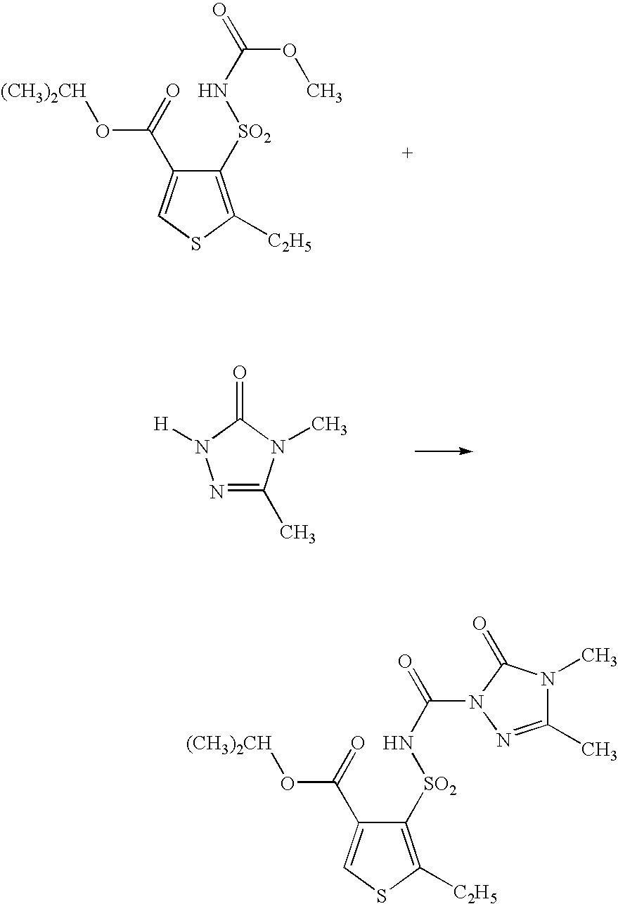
C1([SO2]NC(=O)OC)=C([C2H5])SC=C1C(=O)O[(CH3)2CH].N1=C(C)N(C)C(=O)N1[H].C1([SO2]NC(N2C(=O)N(C)C(C)=N2)=O)=C([C2H5])SC=C1C(=O)O[(CH3)2CH]
